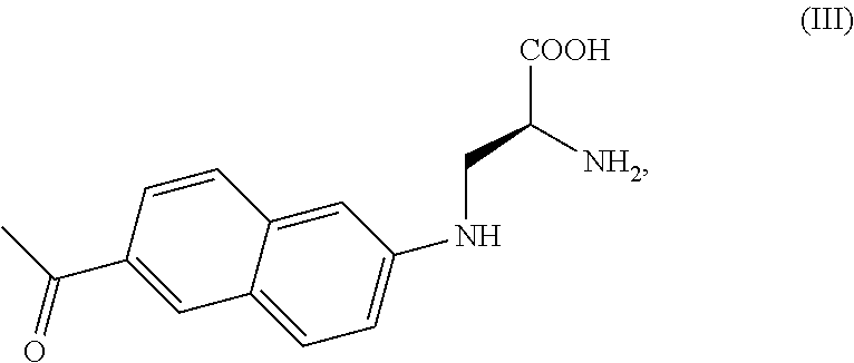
C1=C2C(=CC=C1NCC([COOH])[NH2])C=C(C(C)=O)C=C2
